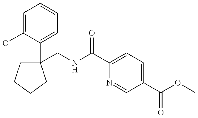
C1=C(OC)C(C2(CNC(=O)C3=CC=C(C(OC)=O)C=N3)CCCC2)=CC=C1
